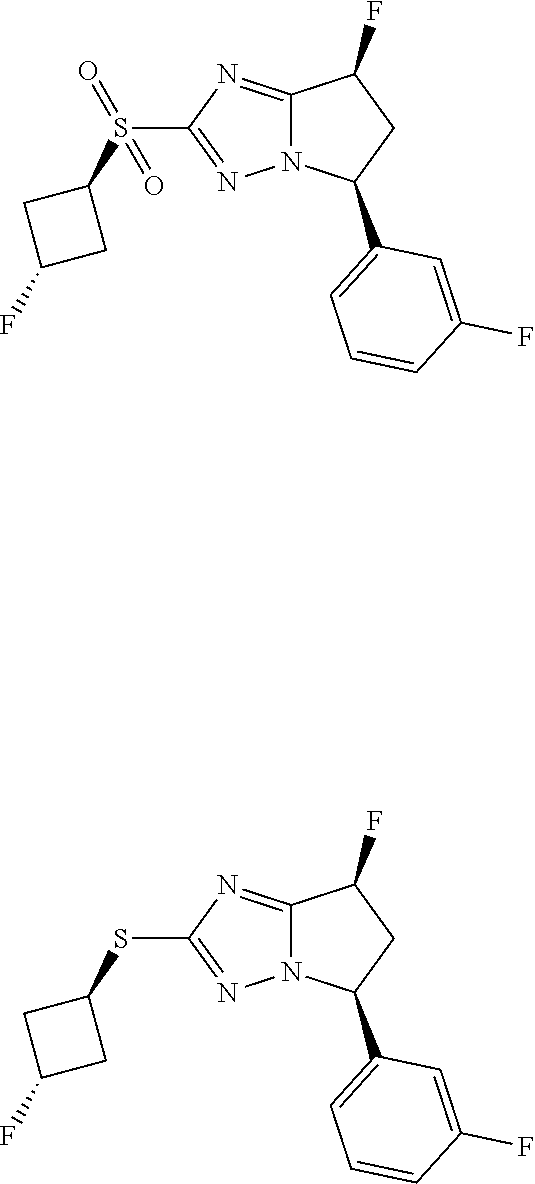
C12=NC(S(C3CC(F)C3)(=O)=O)=NN1C(C1=CC=CC(F)=C1)CC2F.C12=NC(SC3CC(F)C3)=NN1C(C1=CC=CC(F)=C1)CC2F
